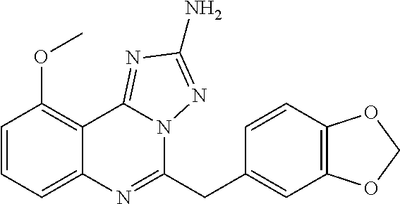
C1=CC(OC)=C2C(=C1)N=C(CC1=CC3=C(C=C1)OCO3)N1C2=NC(N)=N1
